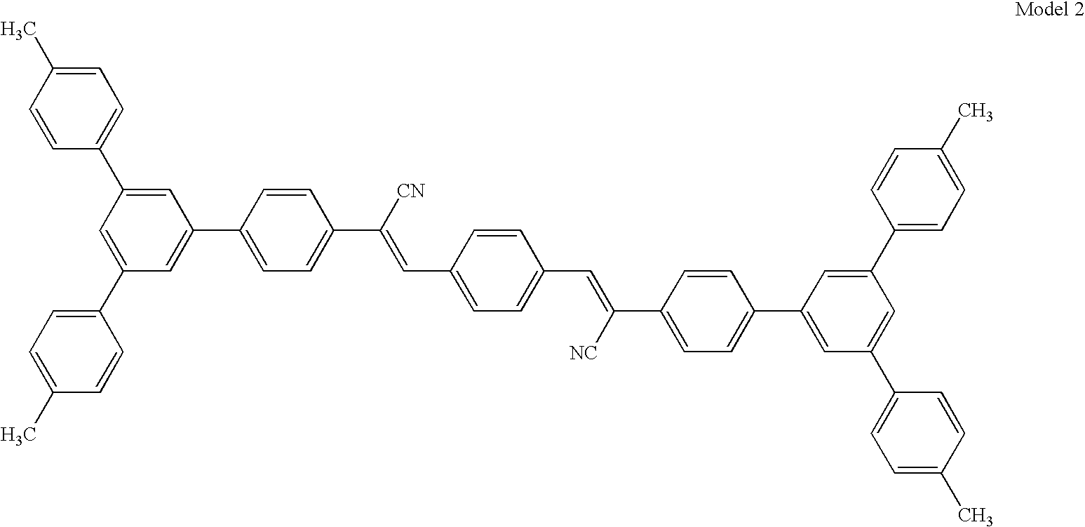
C1=C(C)C=CC(C2=CC(C3=CC=C(C([CN])=CC4=CC=C(C=C(C5=CC=C(C6=CC(C7=CC=C(C)C=C7)=CC(C7=CC=C(C)C=C7)=C6)C=C5)[NC])C=C4)C=C3)=CC(C3=CC=C(C)C=C3)=C2)=C1
